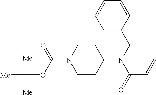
C1=C(CN(C(=O)C=C)C2CCN(C(OC([Me])([Me])[Me])=O)CC2)C=CC=C1
